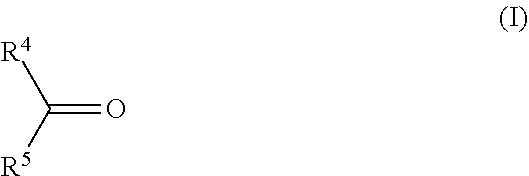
C(=O)([R5])[R4]
